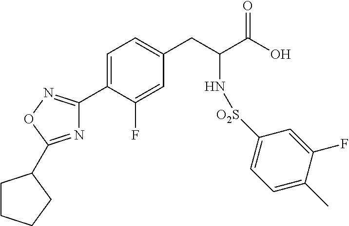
C1=C(C2=NOC(C3CCCC3)=N2)C(F)=CC(CC(C(O)=O)N[O2S]C2=CC=C(C)C(F)=C2)=C1
